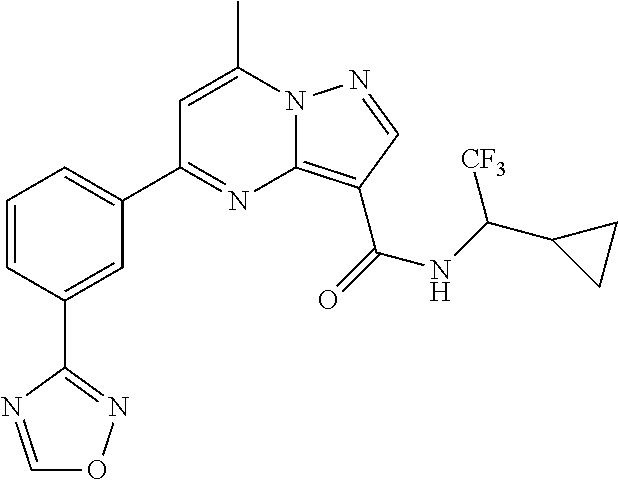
C1=C(C)N2C(=C(C(=O)NC(C3CC3)[CF3])C=N2)N=C1C1=CC=CC(C2=NOC=N2)=C1
